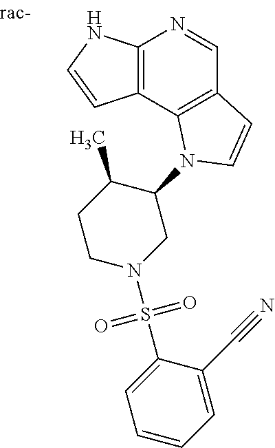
C12=C(NC=C1)N=CC1=C2N(C2C(C)CCN(S(=O)(=O)C3=CC=CC=C3C#N)C2)C=C1
